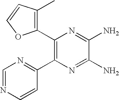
C1(C2=C(C3=NC=NC=C3)N=C(N)C(N)=N2)=C(C)C=CO1
